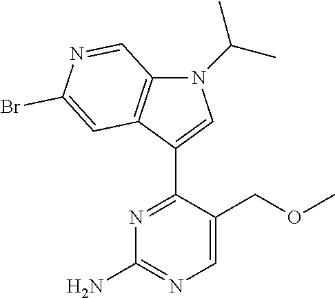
N1(C(C)C)C2=C(C(C3=NC(N)=NC=C3COC)=C1)C=C(Br)N=C2
